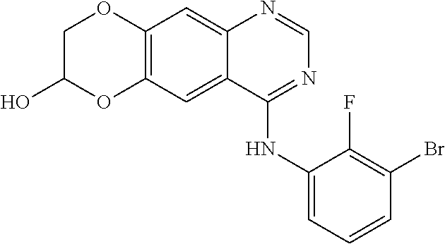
C12=C(C=C3C(=C1)N=CN=C3NC1=CC=CC(Br)=C1F)OC(O)CO2
